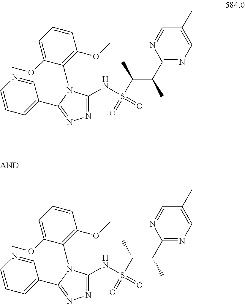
C1=NC(C(C)C(S(=O)(NC2=NN=C(C3=CC=CN=C3)N2C2=C(OC)C=CC=C2OC)=O)C)=NC=C1C.C1=NC(C(C)C(S(=O)(NC2=NN=C(C3=CC=CN=C3)N2C2=C(OC)C=CC=C2OC)=O)C)=NC=C1C
